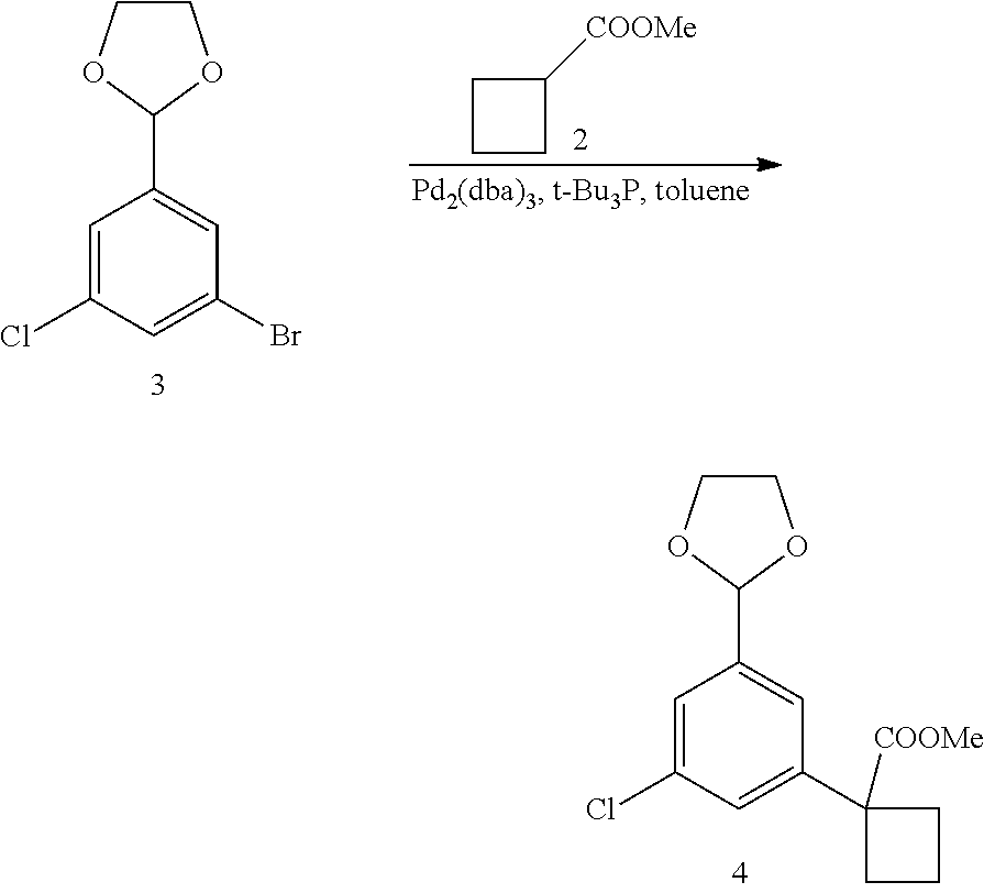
C1=C(Cl)C=C(Br)C=C1C1OCCO1.C1CCC1[COOMe].C1=C(Cl)C=C(C2([COOMe])CCC2)C=C1C1OCCO1
